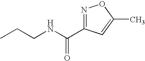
CCCNC(C1=NOC(C)=C1)=O
